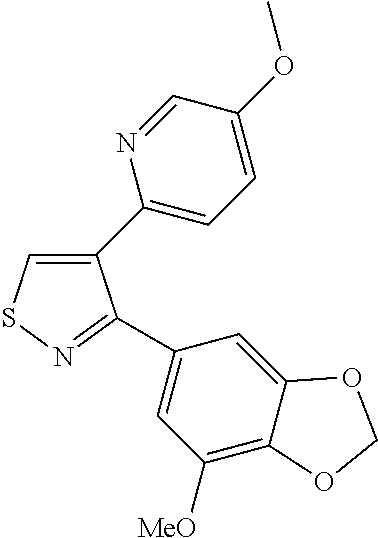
C1(C2=CC=C(OC)C=N2)=CSN=C1C1=CC([MeO])=C2C(=C1)OCO2
